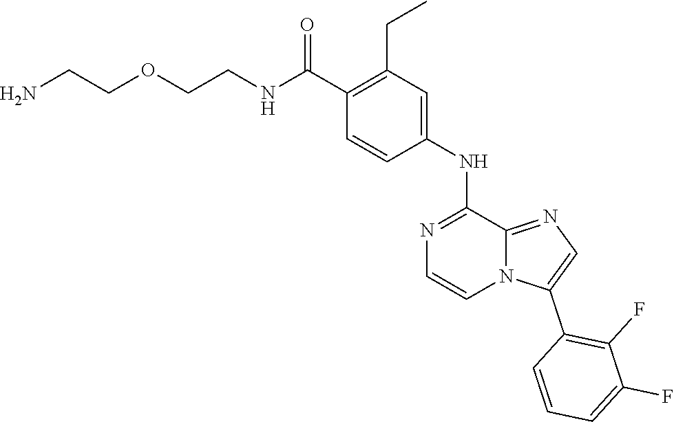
C1(C(NCCOCCN)=O)=C(CC)C=C(NC2=NC=CN3C2=NC=C3C2=C(F)C(F)=CC=C2)C=C1
